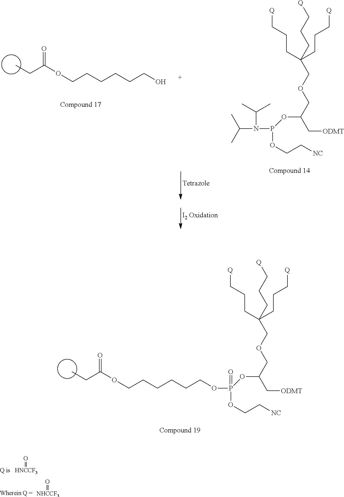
C(OCCCCCCO)(=O)CC.C(N(P(OCC[NC])OC(COCC(CCC[Q])(CCC[Q])CCC[Q])C[ODMT])C(C)C)(C)C.C(OCCCCCCOP(OCC[NC])(OC(COCC(CCC[Q])(CCC[Q])CCC[Q])C[ODMT])=O)(=O)CC.[HNCCF3]=O.[NHCCF3]=O
